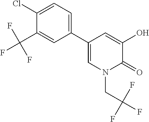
C1(Cl)=CC=C(C2=CN(CC(F)(F)F)C(=O)C(O)=C2)C=C1C(F)(F)F
